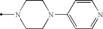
C1CN(C)CCN1C1=CC=NC=C1
